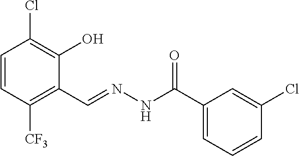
C1=CC([CF3])=C(C=NNC(C2=CC=CC(Cl)=C2)=O)C(O)=C1Cl
